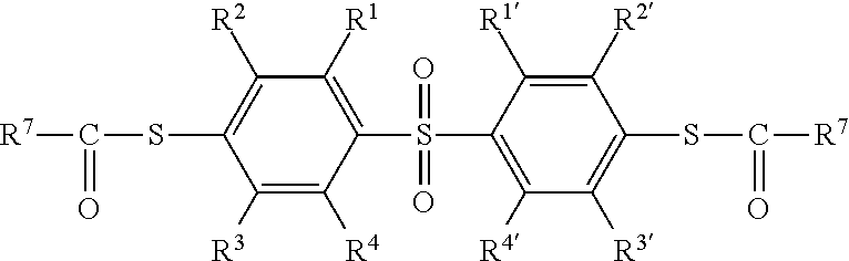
C1([R1])=C(S(C2=C([R4])C([R3])=C(SC([R7])=O)C([R2])=C2[R1])(=O)=O)C([R4])=C([R3])C(SC([R7])=O)=C1[R2]
